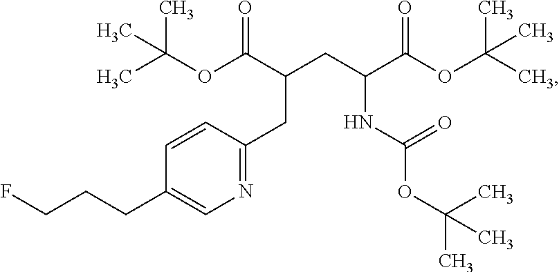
CC(OC(C(CC(C(OC(C)(C)C)=O)NC(OC(C)(C)C)=O)CC1=NC=C(CCCF)C=C1)=O)(C)C
